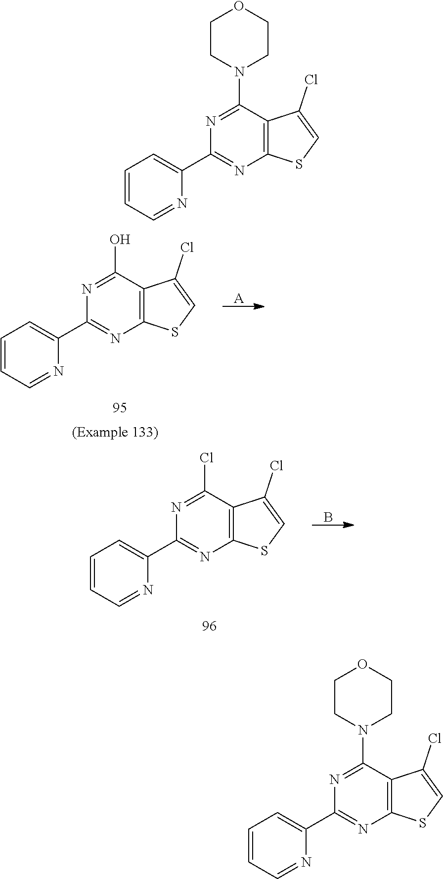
[A].OC1=NC(C2=CC=CC=N2)=NC2=C1C(Cl)=CS2.B.ClC1=NC(C2=CC=CC=N2)=NC2=C1C(Cl)=CS2.C1CN(C2=NC(C3=CC=CC=N3)=NC3=C2C(Cl)=CS3)CCO1.C1CN(C2=NC(C3=CC=CC=N3)=NC3=C2C(Cl)=CS3)CCO1
